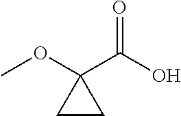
COC1(C(O)=O)CC1
